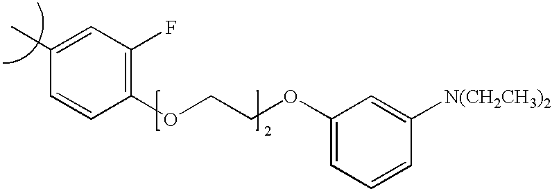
O(CCOC1=C(F)C=C(C)C=C1)C1=CC=CC([N(CH2CH3)2])=C1
